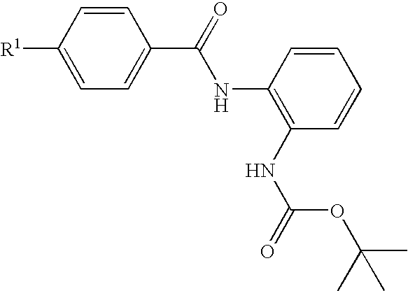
[R1]C1=CC=C(C(=O)NC2=C(NC(=O)OC(C)(C)C)C=CC=C2)C=C1
